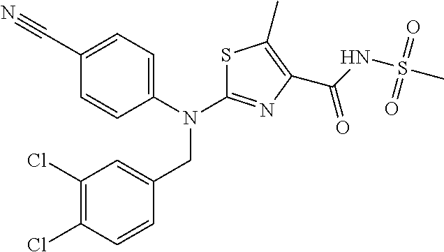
C1(C#N)=CC=C(N(CC2=CC(Cl)=C(Cl)C=C2)C2=NC(C(NS(C)(=O)=O)=O)=C(C)S2)C=C1
